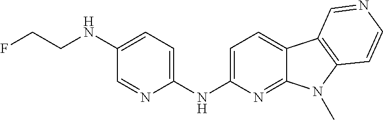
N(C1=CC=C2C(=N1)N(C)C1=C2C=NC=C1)C1=CC=C(NCCF)C=N1
